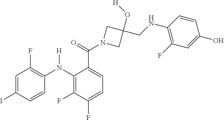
C1=C(I)C=CC(N(C2=C(F)C(F)=CC=C2C(N2CC(O[H])(CNC3=C(F)C=C(O)C=C3)C2)=O)[H])=C1F
